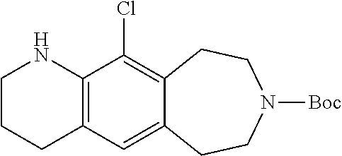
C12=C(C=C3C(=C1Cl)CCN([Boc])CC3)CCCN2
